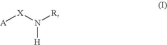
[A][X]N([R])[H]
